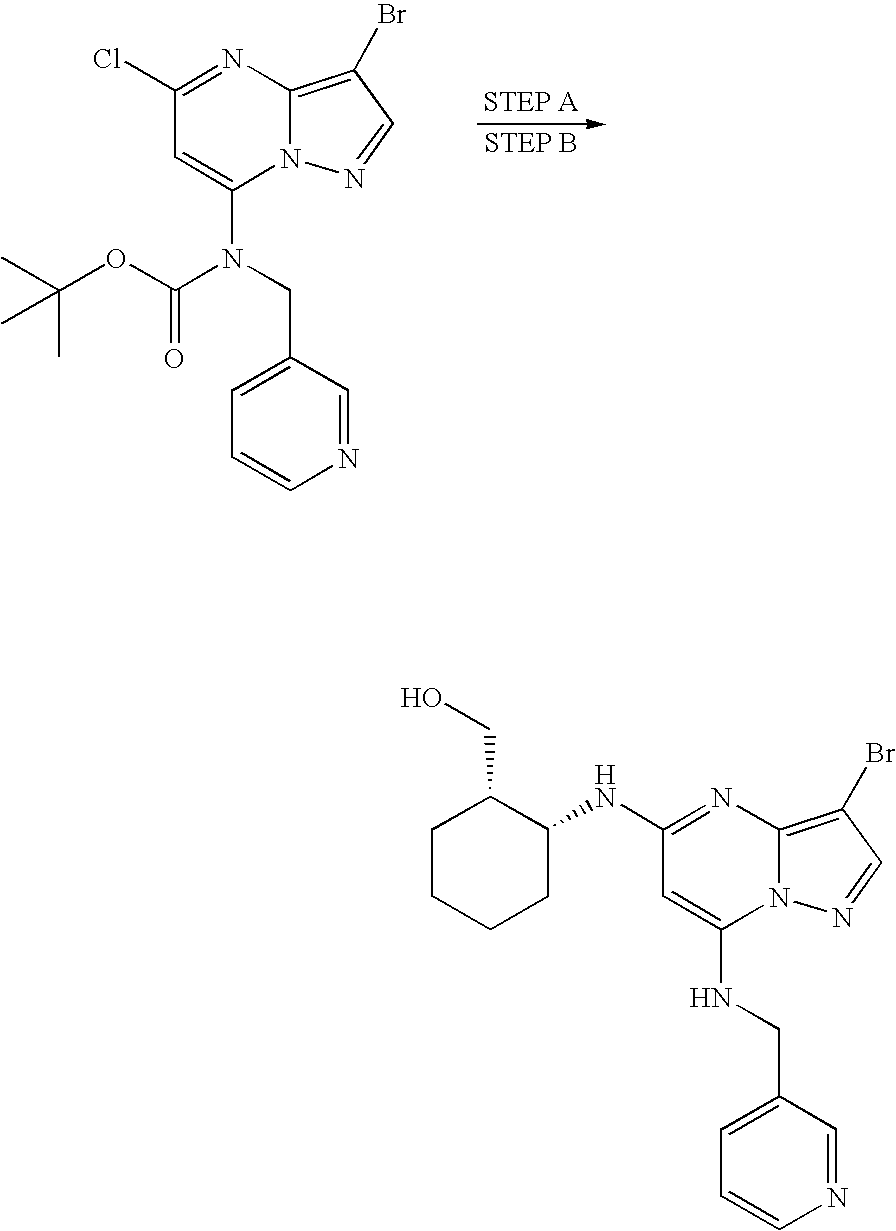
ClC1=NC2=C(Br)C=NN2C(N(CC2=CC=CN=C2)C(OC(C)(C)C)=O)=C1.N(C1=NC2=C(Br)C=NN2C(NCC2=CC=CN=C2)=C1)C1C(CO)CCCC1
